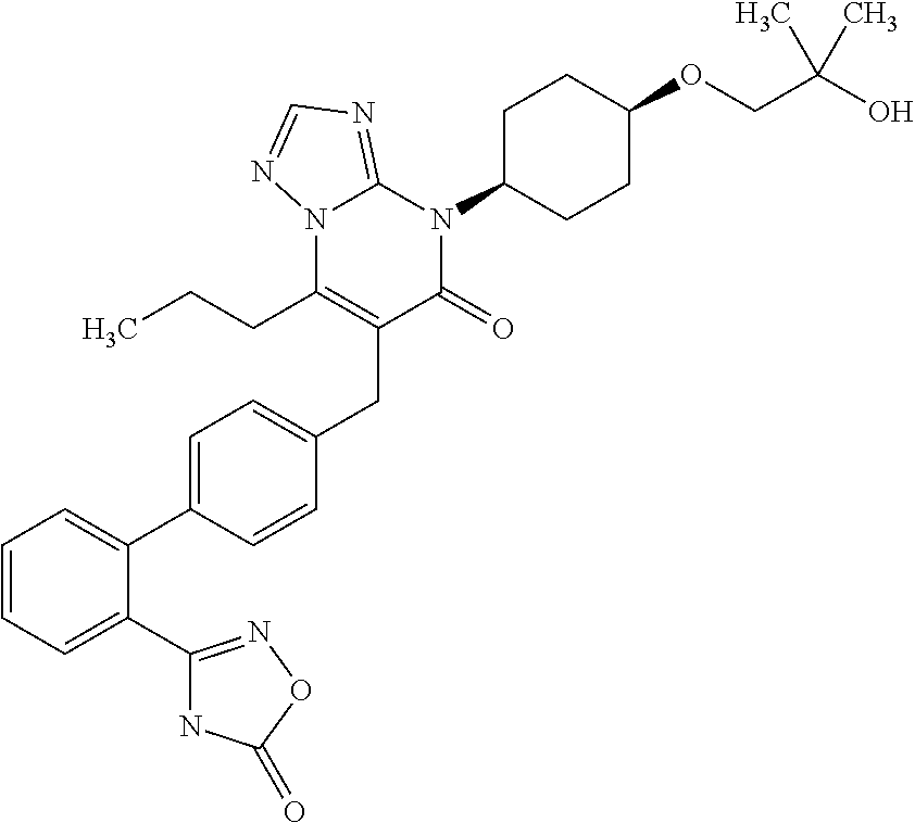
C1=CC=C(C2=NOC(=O)N2)C(C2=CC=C(CC3=C(CCC)N4C(=NC=N4)N(C4CCC(OCC(O)(C)C)CC4)C3=O)C=C2)=C1
